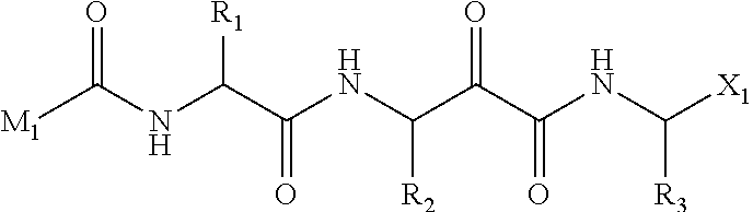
[M1]C(NC(C(NC(C(C(NC([X1])[R3])=O)=O)[R2])=O)[R1])=O
